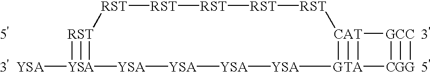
[RST]1[RST][RST][RST][RST][CAT]2([T])([GCC]([G])([G])C[A]2)[G][YSA][YSA][YSA][YSA][A][RST]1(S)[Y][YSA]
